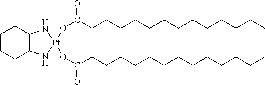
C1CCC2C(C1)N[Pt](OC(CCCCCCCCCCCCC)=O)(OC(CCCCCCCCCCCCC)=O)N2
